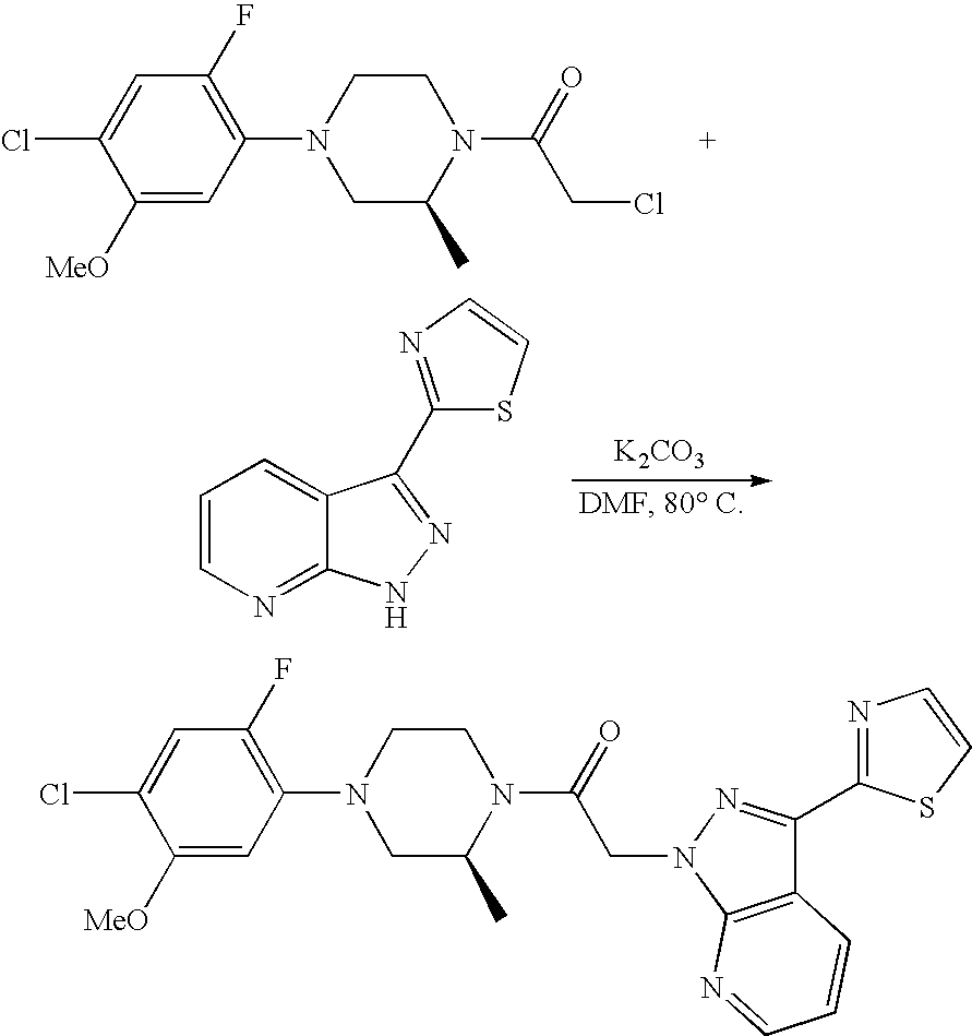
C1([MeO])=CC(N2CC(C)N(C(=O)CCl)CC2)=C(F)C=C1Cl.[K2CO3].C1=CN=C2C(=C1)C(C1=NC=CS1)=NN2.C1([MeO])=CC(N2CC(C)N(C(=O)CN3N=C(C4=NC=CS4)C4=C3N=CC=C4)CC2)=C(F)C=C1Cl
